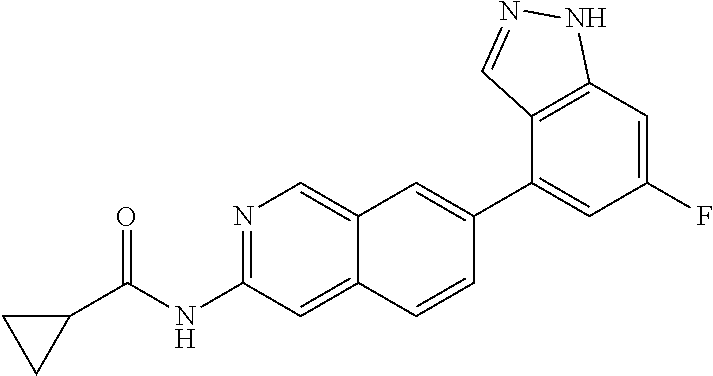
N1=C(NC(C2CC2)=O)C=C2C(=C1)C=C(C1=CC(F)=CC3=C1C=NN3)C=C2
